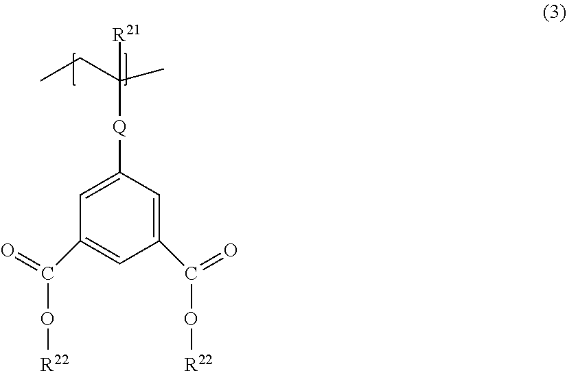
C1(C(O[R22])=O)=CC([Q]C(CC)(C)[R21])=CC(C(O[R22])=O)=C1
